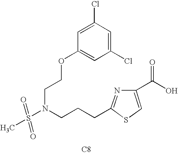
C1=C(Cl)C=C(Cl)C=C1OCCN(CCCC1=NC(C(O)=O)=CS1)S(=O)(=O)C.[C8]
